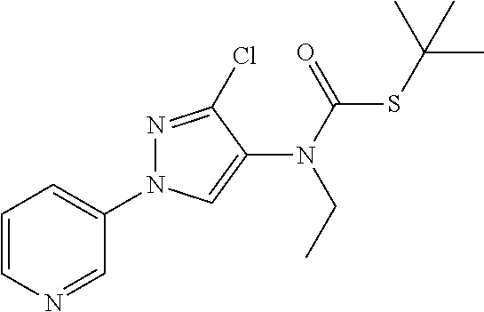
C1=CN=CC(N2N=C(Cl)C(N(C(SC(C)(C)C)=O)CC)=C2)=C1
